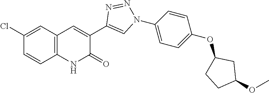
C1=CC2=C(C=C1Cl)C=C(C1=CN(C3=CC=C(OC4CC(OC)CC4)C=C3)N=N1)C(=O)N2
